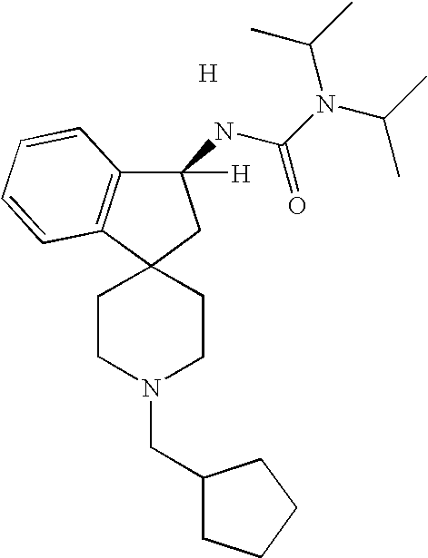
[H].C1CN(CC2CCCC2)CCC12CC(NC(=O)N(C(C)C)C(C)C)([H])C1=C2C=CC=C1
